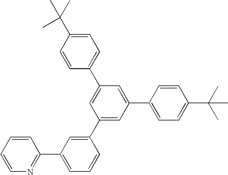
C1=CC=CN=C1C1=CC=CC(C2=CC(C3=CC=C(C(C)(C)C)C=C3)=CC(C3=CC=C(C(C)(C)C)C=C3)=C2)=C1
